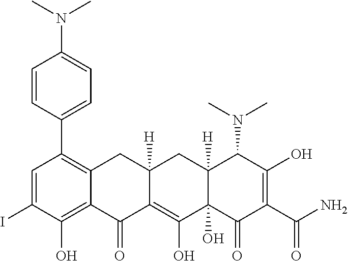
C1=C(I)C(O)=C2C(=C1C1=CC=C(N(C)C)C=C1)CC1([H])C(=C(O)C3(O)C([H])(C1)C(N(C)C)C(O)=C(C(N)=O)C3=O)C2=O
